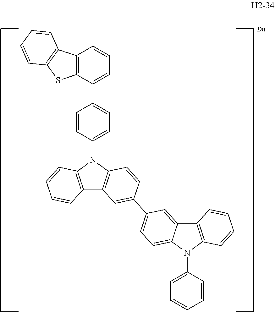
C1=CC(N2C3=C(C4=C2C=CC(C2=CC=C5C(=C2)C2=C(N5C5=CC=CC=C5)C=CC=C2)=C4)C=CC=C3)=CC=C1C1=CC=CC2=C1SC1=C2C=CC=C1
